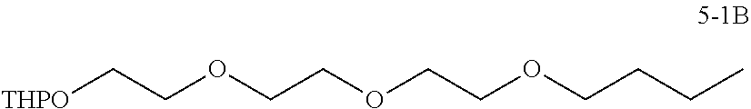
[THPO]CCOCCOCCOCCCC
